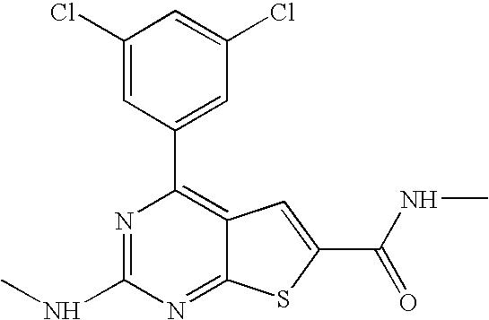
C1(Cl)=CC(C2=C3C(=NC(NC)=N2)SC(C(=O)NC)=C3)=CC(Cl)=C1
